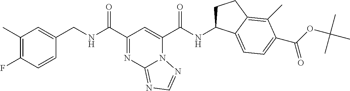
C1(C)=C(F)C=CC(CNC(C2=NC3=NC=NN3C(C(NC3CCC4=C(C)C(C(OC(C)(C)C)=O)=CC=C34)=O)=C2)=O)=C1
